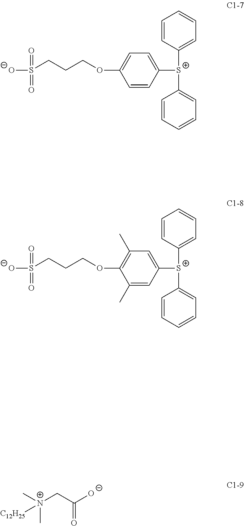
C1=CC([S+](C2=CC=CC=C2)C2=CC=CC=C2)=CC=C1OCCCS(=O)(=O)[O-].C1(C)=CC([S+](C2=CC=CC=C2)C2=CC=CC=C2)=CC(C)=C1OCCCS(=O)(=O)[O-].C(=O)(C[N+](C)(C)[C12H25])[O-]
